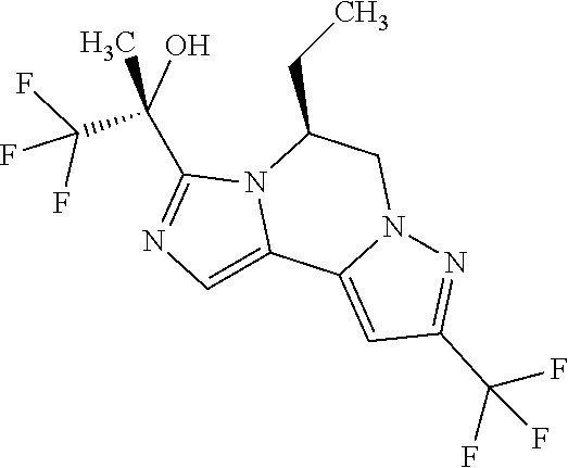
C1(C(C)(O)C(F)(F)F)=NC=C2N1C(CC)CN1C2=CC(C(F)(F)F)=N1
